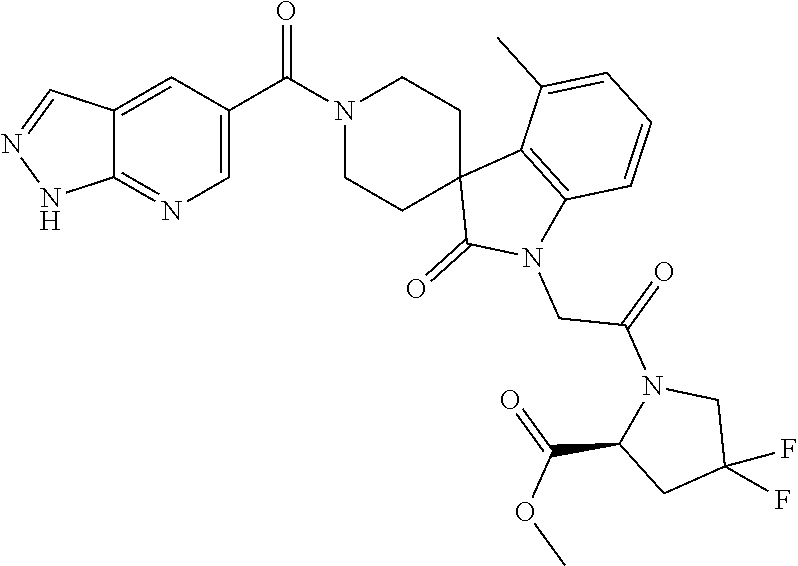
C12=CC(C(=O)N3CCC4(CC3)C(=O)N(CC(N3C(C(=O)OC)CC(F)(F)C3)=O)C3=C4C(C)=CC=C3)=CN=C1NN=C2
